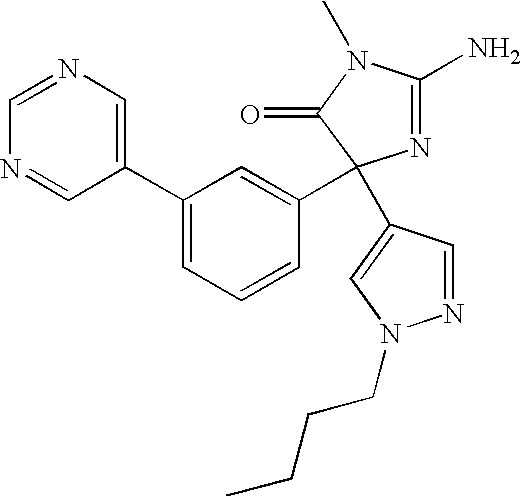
C1(C2=CC=CC(C3(C4=CN(CCCC)N=C4)N=C(N)N(C)C3=O)=C2)=CN=CN=C1
